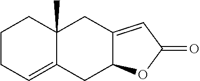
C1C2(C)C(=CCC1)CC1C(=CC(=O)O1)C2
